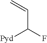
C=CC([Pyd])F
